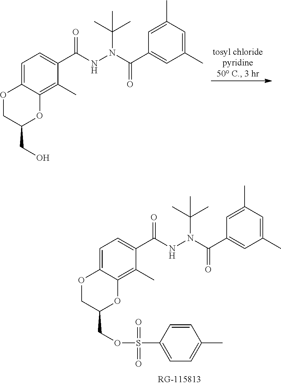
O1CC(COS(=O)(=O)C2=CC=C(C)C=C2)OC2=C(C)C(C(NN(C(C3=CC(C)=CC(C)=C3)=O)C(C)(C)C)=O)=CC=C12.O1CC(CO)OC2=C(C)C(C(NN(C(C3=CC(C)=CC(C)=C3)=O)C(C)(C)C)=O)=CC=C12
